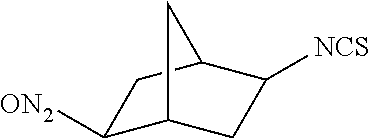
C1([ON2])C2CC([NCS])C(C1)C2
